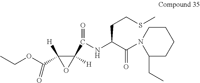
C1(C(NC(C(=O)N2CCCCC2CC)CCSC)=O)([H])C(C(OCC)=O)([H])O1
